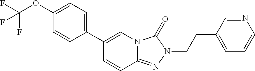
C1=CC2=NN(CCC3=CC=CN=C3)C(=O)N2C=C1C1=CC=C(OC(F)(F)F)C=C1
